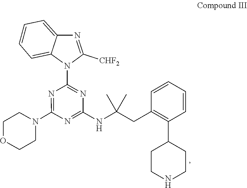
N1(C2=NC(N3C([CHF2])=NC4=CC=CC=C34)=NC(NC(CC3=C(C4CCNCC4)C=CC=C3)(C)C)=N2)CCOCC1
